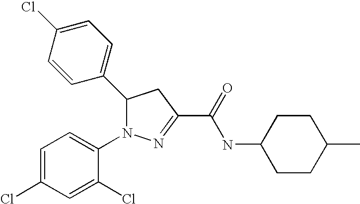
C1(C2N(C3=CC=C(Cl)C=C3Cl)N=C(C(=O)NC3CCC(C)CC3)C2)=CC=C(Cl)C=C1
